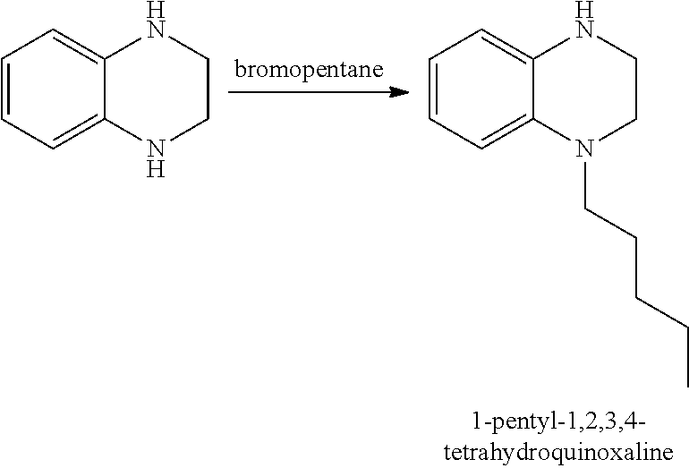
C1=CC=C2C(=C1)NCCN2CCCCC.C1=CC=C2C(=C1)NCCN2
